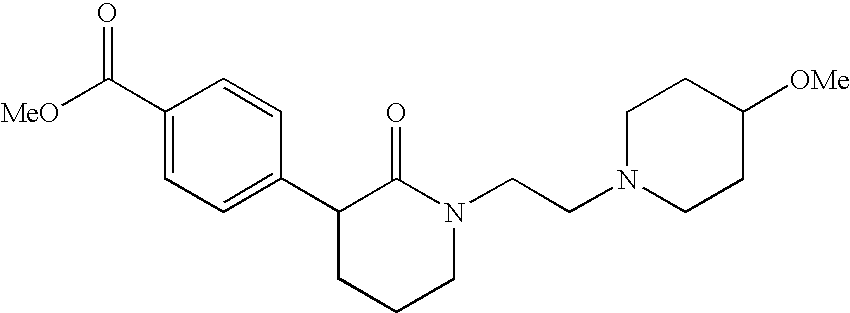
[MeO]C(C1=CC=C(C2CCCN(CCN3CCC([OMe])CC3)C2=O)C=C1)=O
